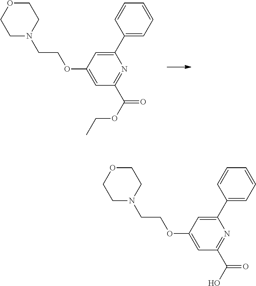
C1(C2=CC=CC=C2)=CC(OCCN2CCOCC2)=CC(C(OCC)=O)=N1.C1(C2=CC=CC=C2)=CC(OCCN2CCOCC2)=CC(C(O)=O)=N1
